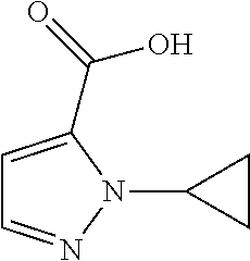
C1=C(C(=O)O)N(C2CC2)N=C1
